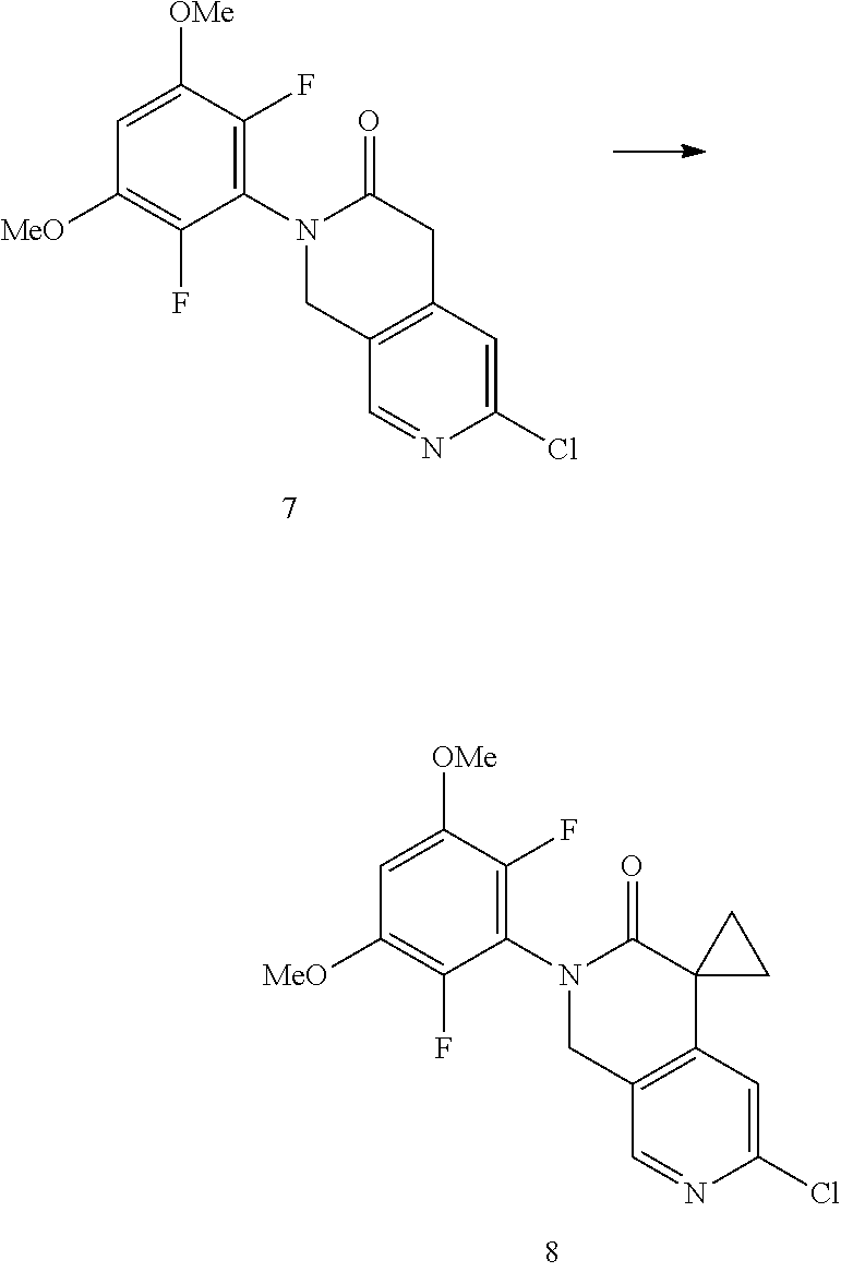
C12=C(C=C(Cl)N=C1)CC(=O)N(C1=C(F)C([OMe])=CC([MeO])=C1F)C2.C12=C(C=C(Cl)N=C1)C1(C(=O)N(C3=C(F)C([OMe])=CC([MeO])=C3F)C2)CC1
